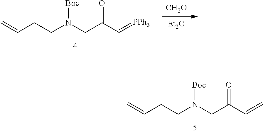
[Et2O].[CH2O].C(C(C=[PPh3])=O)N(CCC=C)[Boc].C(C(C=C)=O)N(CCC=C)[Boc]
